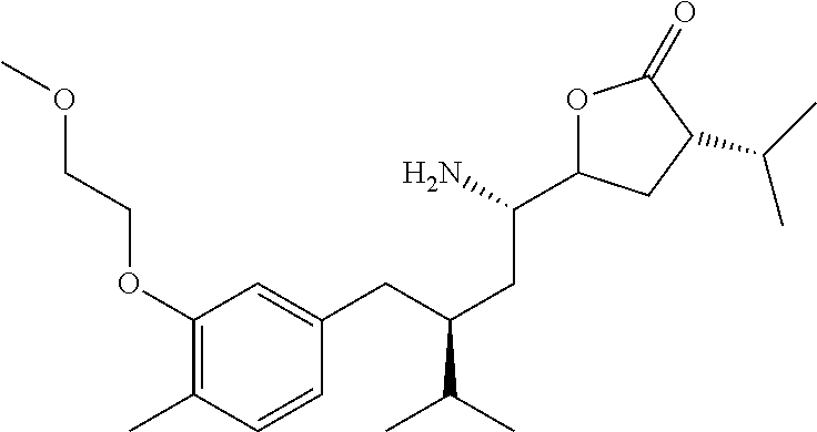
C1(OCCOC)=C(C)C=CC(CC(CC(C2OC(=O)C(C(C)C)C2)N)C(C)C)=C1
